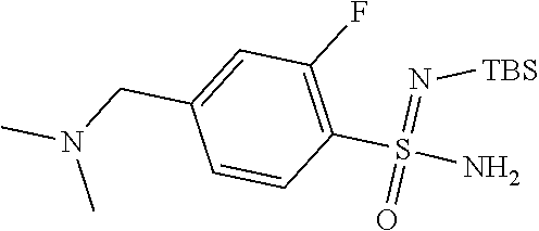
C1=CC(S(N)(=N[TBS])=O)=C(F)C=C1CN(C)C
